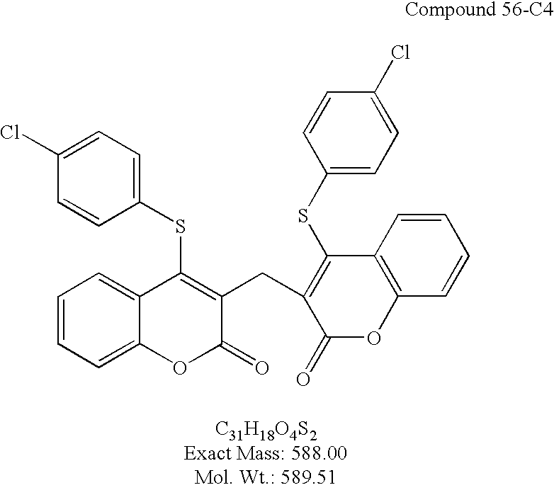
C1(SC2=C(CC3=C(SC4=CC=C(Cl)C=C4)C4=C(OC3=O)C=CC=C4)C(=O)OC3=CC=CC=C23)=CC=C(Cl)C=C1
